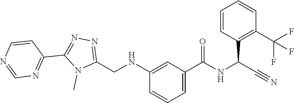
N1(C)C(CNC2=CC(C(=O)NC(C#N)C3=C(C(F)(F)F)C=CC=C3)=CC=C2)=NN=C1C1=NC=NC=C1
